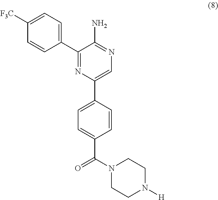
C1([F3C])=CC=C(C2=NC(C3=CC=C(C(N4CCN([H])CC4)=O)C=C3)=CN=C2N)C=C1
